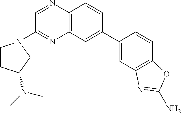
C12=C(C=CC(C3=CC4=C(C=C3)OC(N)=N4)=C1)N=CC(N1CCC(N(C)C)C1)=N2
